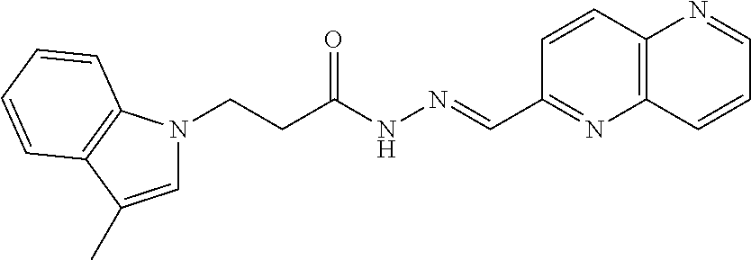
C(CC(NN=CC1=NC2=C(C=C1)N=CC=C2)=O)N1C=C(C)C2=C1C=CC=C2
